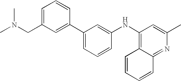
C1(NC2=C3C(=NC(C)=C2)C=CC=C3)=CC(C2=CC(CN(C)C)=CC=C2)=CC=C1
